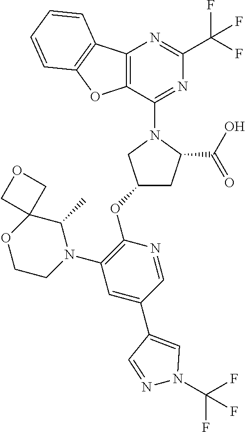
C12=C(C(N3CC(OC4=C(N5CCOC6(C5C)COC6)C=C(C5=CN(C(F)(F)F)N=C5)C=N4)CC3C(O)=O)=NC(C(F)(F)F)=N1)OC1=C2C=CC=C1
